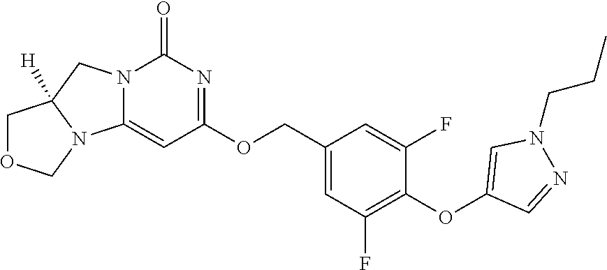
C1(COC2=NC(=O)N3C(=C2)N2C([H])(C3)COC2)=CC(F)=C(OC2=CN(CCC)N=C2)C(F)=C1
